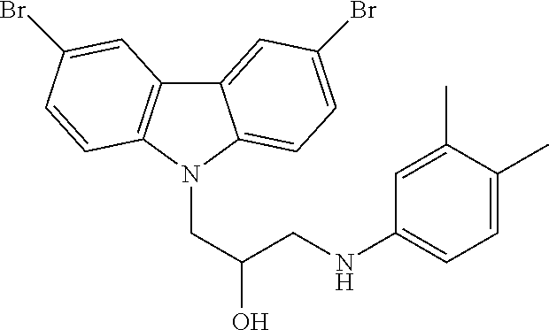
C12=CC(Br)=CC=C1N(CC(O)CNC1=CC=C(C)C(C)=C1)C1=C2C=C(Br)C=C1
